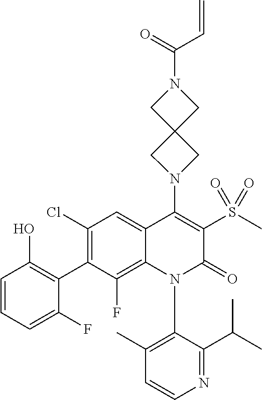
C1=CN=C(C(C)C)C(N2C(=O)C(S(C)(=O)=O)=C(N3CC4(CN(C(C=C)=O)C4)C3)C3=CC(Cl)=C(C4=C(O)C=CC=C4F)C(F)=C23)=C1C
